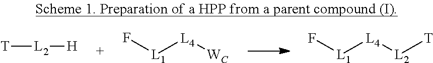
[L1]([L4][L2][T])F.[L1]([L4][WC])F.[T][L2][H]
